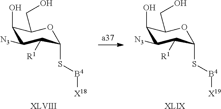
[XLVIII].C1(O)C([N3])C([R1])C(S[B4][X18])OC1CO.[XLIX].C1(O)C([N3])C([R1])C(S[B4][X19])OC1CO
